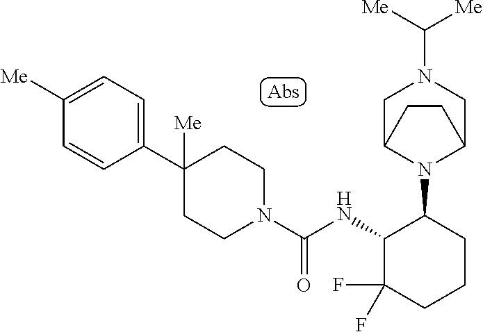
C1(C2([Me])CCN(C(=O)NC3C(F)(F)CCCC3N3C4CN(C([Me])[Me])CC3CC4)CC2)=CC=C([Me])C=C1
